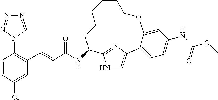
C1=CC(Cl)=CC(C=CC(NC2C3=NC(=CN3)C3=CC=C(NC(=O)OC)C=C3OCCCCCC2)=O)=C1N1C=NN=N1
